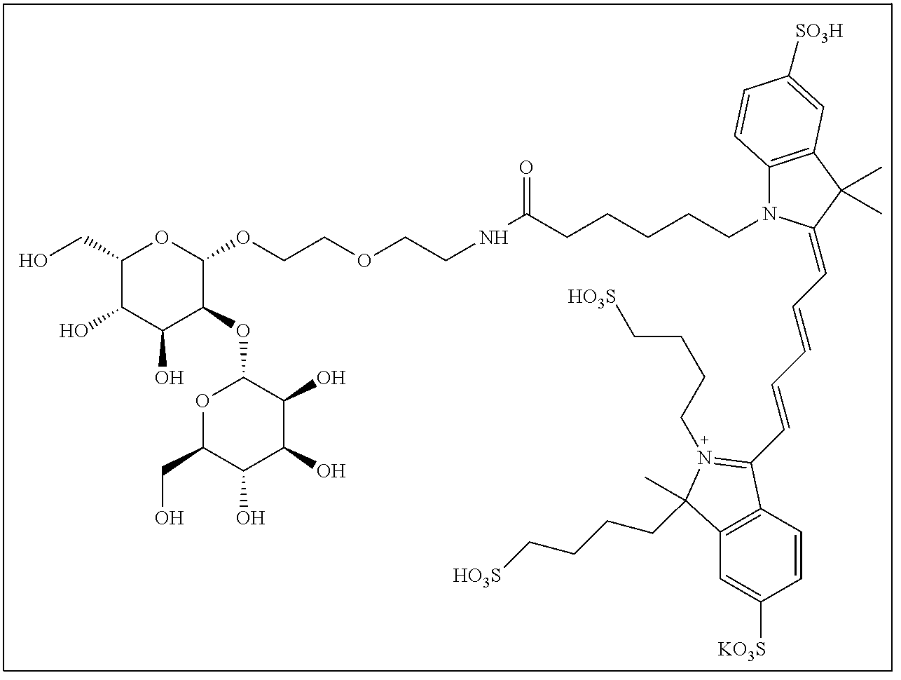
C(CCCCCN1C2=C(C(C)(C)C1=CC=CC=CC1=N(CCCC[HO3S])C(C)(CCCC[HO3S])C3=C1C=CC([KO3S])=C3)C=C([SO3H])C=C2)(=O)NCCOCCOC1C(OC2OC(CO)C(O)C(O)C2O)C(O)C(O)C(CO)O1
